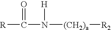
[R]C(N([H])[(CH2)a][R2])=O
